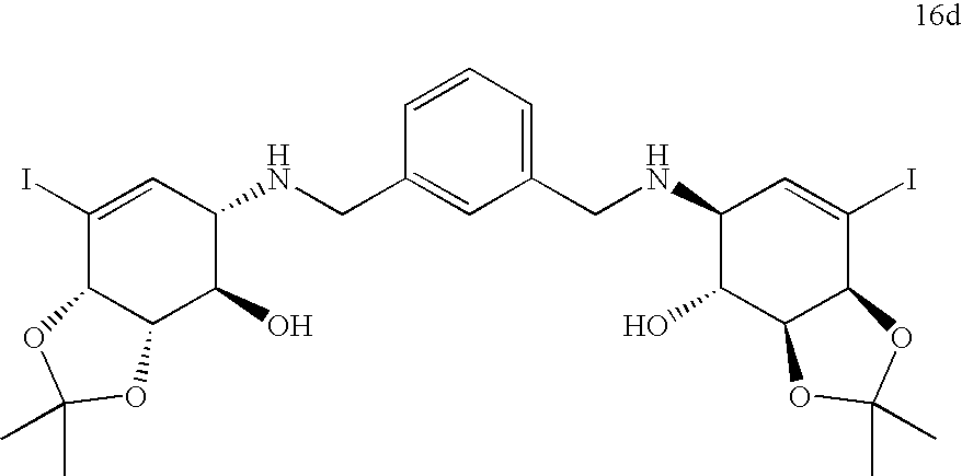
C1(I)=CC(NCC2=CC(CNC3C(O)C4C(C(I)=C3)OC(C)(C)O4)=CC=C2)C(O)C2C1OC(C)(C)O2
